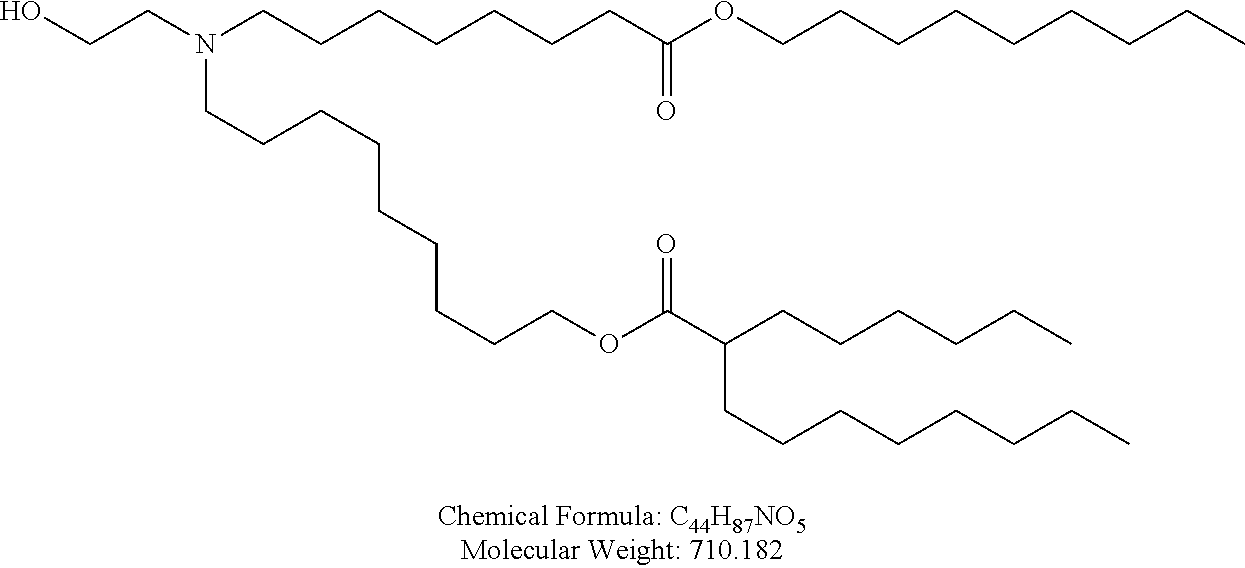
OCCN(CCCCCCCC(OCCCCCCCCC)=O)CCCCCCCCCOC(C(CCCCCC)CCCCCCCC)=O
